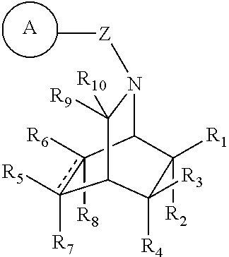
c1([R6])([R8])c([R7])([R5])C2C([R9])([R10])N([Z]C)C1C([R1])([R2])C2([R3])[R4].[A]
